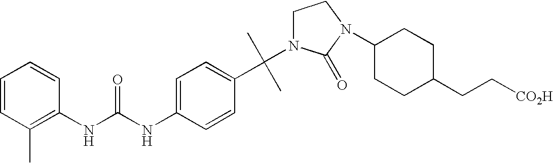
C1(NC(NC2=C(C)C=CC=C2)=O)=CC=C(C(C)(C)N2CCN(C3CCC(CC[CO2H])CC3)C2=O)C=C1
